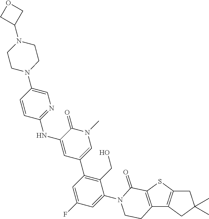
C12=C(SC3=C1CC(C)(C)C3)C(=O)N(C1=CC(F)=CC(C3=CN(C)C(=O)C(NC4=NC=C(N5CCN(C6COC6)CC5)C=C4)=C3)=C1CO)CC2
